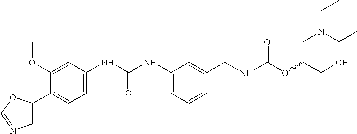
C1=C(C2=CC=C(NC(NC3=CC=CC(CNC(OC(CO)CN(CC)CC)=O)=C3)=O)C=C2OC)OC=N1
